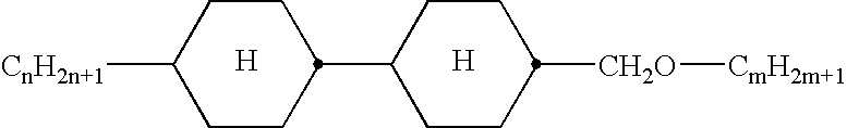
[H].[H].C1(C2CCC([CnH2n+1])CC2)CCC([CH2O][CmH2m+1])CC1
